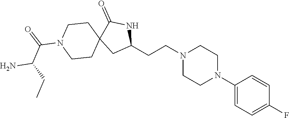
C1(N2CCN(CCC3NC(=O)C4(C3)CCN(C(=O)C(CC)N)CC4)CC2)=CC=C(F)C=C1
